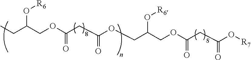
CCC(COC(CC(OCC(COC(CC(O[R7])=O)=O)O[R6])=O)=O)O[R6]
